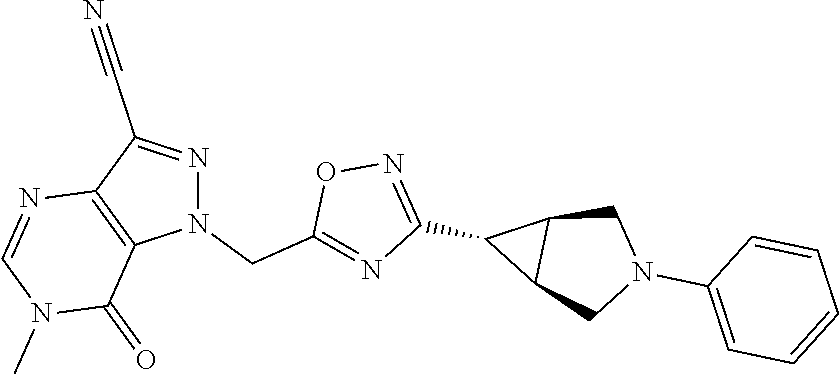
N1(CC2=NC(C3C4C3CN(C3=CC=CC=C3)C4)=NO2)N=C(C#N)C2=C1C(=O)N(C)C=N2
